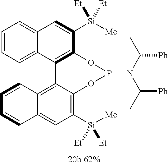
C12=CC=CC=C1C1=C(C([Si]([Me])([Et])[Et])=C2)OP(N(C(C)[Ph])C(C)[Ph])OC2=C([Si]([Me])([Et])[Et])C=C3C(=C12)C=CC=C3
